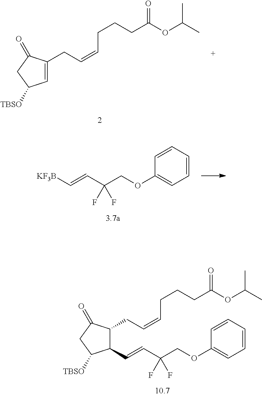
C1=C(CC=CCCCC(=O)OC(C)C)C(=O)CC1[TBSO].C1(C=CC(COC2=CC=CC=C2)(F)F)C(CC=CCCCC(=O)OC(C)C)C(=O)CC1[TBSO].C(C=C[KF3B])(COC1=CC=CC=C1)(F)F
